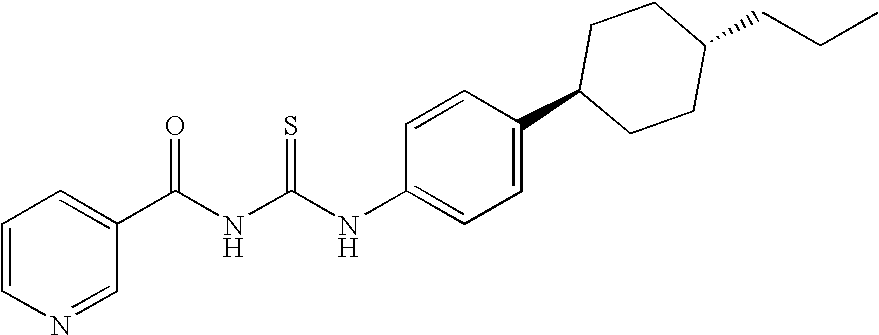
C1=CN=CC(C(NC(NC2=CC=C(C3CCC(CCC)CC3)C=C2)=S)=O)=C1
